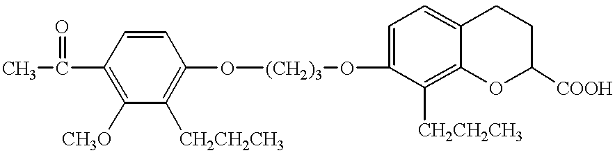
CC(C1=C([CH3O])C([CH2CH2CH3])=C(O[(CH2)3]OC2=CC=C3C(=C2[CH2CH2CH3])OC([COOH])CC3)C=C1)=O
